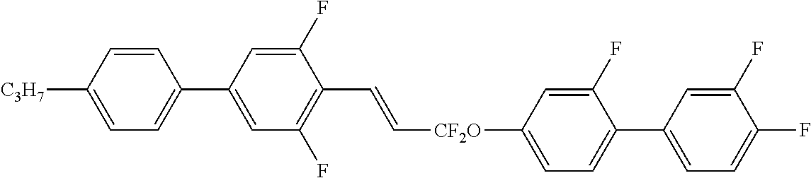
C1=CC([C3H7])=CC=C1C1=CC(F)=C(C=C[CF2O]C2=CC=C(C3=CC=C(F)C(F)=C3)C(F)=C2)C(F)=C1
